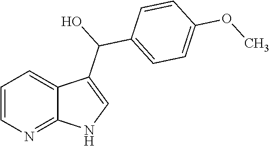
C1=CN=C2C(=C1)C(C(O)C1=CC=C(OC)C=C1)=CN2
